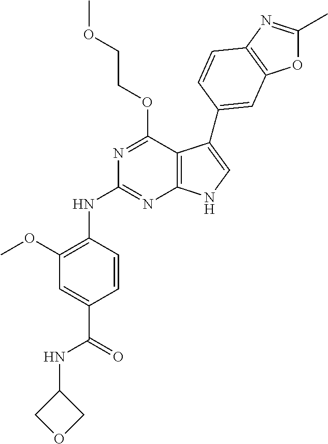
C1(NC(C2=CC(OC)=C(NC3=NC4=C(C(OCCOC)=N3)C(C3=CC5=C(N=C(C)O5)C=C3)=CN4)C=C2)=O)COC1
